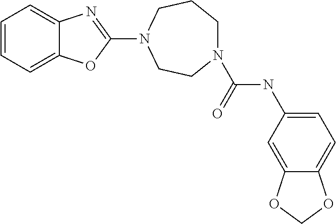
C1=CC=C2C(=C1)N=C(N1CCN(C(NC3=CC=C4C(=C3)OCO4)=O)CCC1)O2
